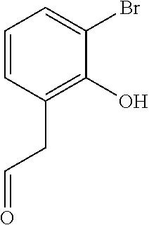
C1=CC(CC=O)=C(O)C(Br)=C1
